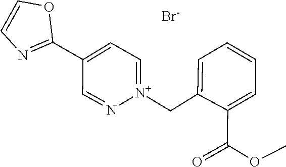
O=C(C1=CC=CC=C1C[N+]1=CC=C(C2=NC=CO2)C=N1)OC.[Br-]
